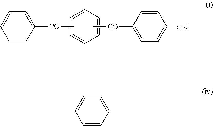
C1=C([CO]C)C=CC=C1.C1=CC=CC=C1.C[CO]C1=CC=CC=C1.C1=CC=CC=C1
